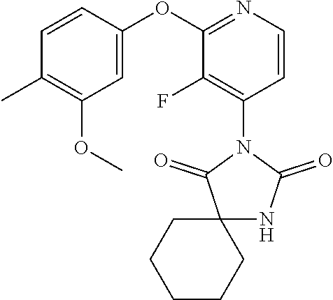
C1=CC(OC2=NC=CC(N3C(=O)C4(NC3=O)CCCCC4)=C2F)=CC(OC)=C1C
